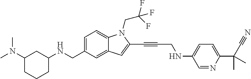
C1=C(CNC2CC(N(C)C)CCC2)C=C2C(=C1)N(CC(F)(F)F)C(C#CCNC1=CC=C(C(C#N)(C)C)N=C1)=C2
